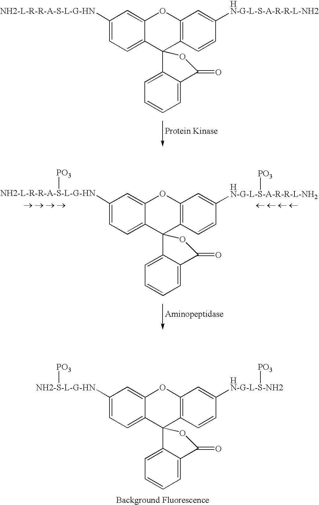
C1([NH2-L-R-R-A-S-L-G-HN])=CC=C2C(=C1)OC1=C(C23C2=CC=CC=C2C(=O)O3)C=CC([HN-G-L-S-A-R-R-L-NH2])=C1.C1([NH2-S-L-G-HN][PO3])=CC=C2C(=C1)OC1=C(C23C2=CC=CC=C2C(=O)O3)C=CC([HN-G-L-S-NH2][PO3])=C1.[Background Fluorescence].C1([NH2-L-R-R-A-S-L-G-HN][PO3])=CC=C2C(=C1)OC1=C(C23C2=CC=CC=C2C(=O)O3)C=CC([HN-G-L-S-A-R-R-L-NH2][PO3])=C1
